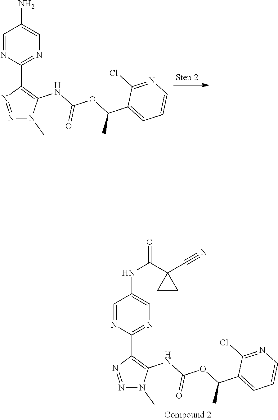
N1=NN(C)C(NC(=O)OC(C2=CC=CN=C2Cl)C)=C1C1=NC=C(N)C=N1.N1=NN(C)C(NC(=O)OC(C2=CC=CN=C2Cl)C)=C1C1=NC=C(NC(C2(C#N)CC2)=O)C=N1
